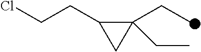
C1(CC)(CC)C(CCCl)C1
